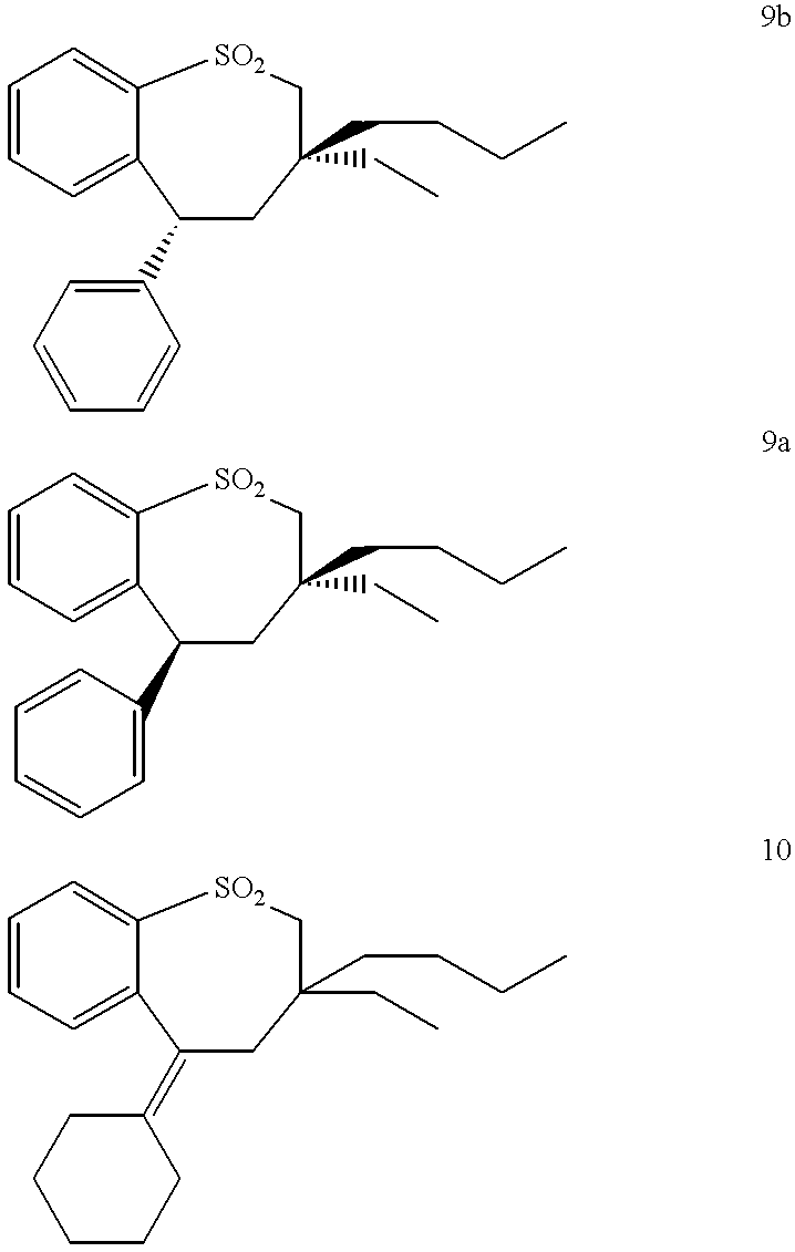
C1=CC=C2C(=C1)[SO2]CC(CCCC)(CC)CC2C1=CC=CC=C1.C1=CC=C2C(=C1)[SO2]CC(CCCC)(CC)CC2C1=CC=CC=C1.C1=CC=C2C(=C1)[SO2]CC(CCCC)(CC)CC2=C1CCCCC1
